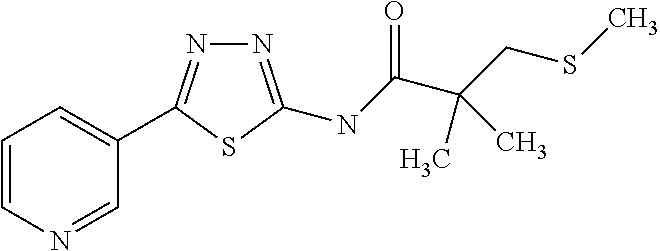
C1=CN=CC(C2=NN=C(NC(C(CSC)(C)C)=O)S2)=C1
